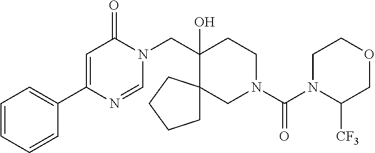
C1(C2=CC=CC=C2)=CC(=O)N(CC2(O)CCN(C(=O)N3C([CF3])COCC3)CC23CCCC3)C=N1
